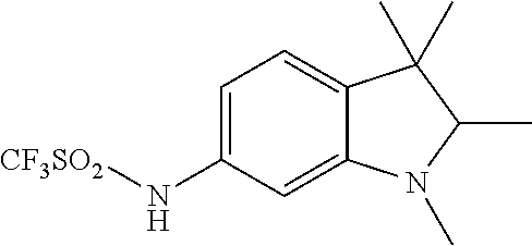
C1=C(N[CF3SO2])C=C2C(=C1)C(C)(C)C(C)N2C
